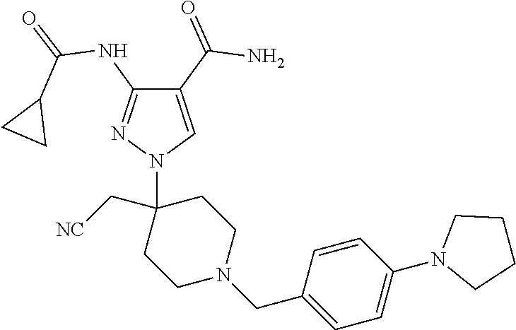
C1(C(=O)N)=CN(C2(C[NC])CCN(CC3=CC=C(N4CCCC4)C=C3)CC2)N=C1NC(=O)C1CC1
